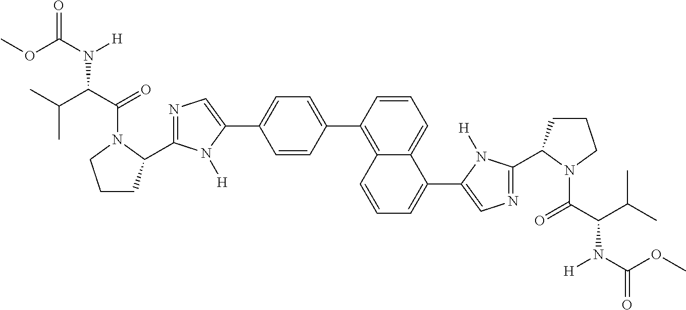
N1=C(C2CCCN2C(C(C(C)C)N(C(OC)=O)[H])=O)N([H])C(C2=CC=C(C3=C4C=CC=C(C5=CN=C(C6CCCN6C(C(C(C)C)N(C(=O)OC)[H])=O)N5[H])C4=CC=C3)C=C2)=C1
